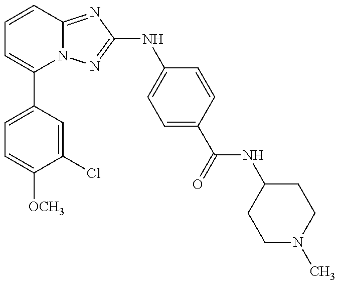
C1=C(C2=CC=CC3=NC(NC4=CC=C(C(=O)NC5CCN(C)CC5)C=C4)=NN23)C=C(Cl)C([OCH3])=C1
